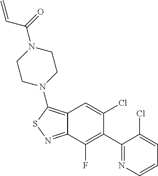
C12=C(N3CCN(C(C=C)=O)CC3)SN=C1C(F)=C(C1=NC=CC=C1Cl)C(Cl)=C2
